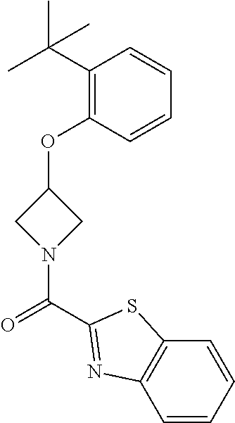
C1(C(C)(C)C)=C(OC2CN(C(=O)C3=NC4=C(C=CC=C4)S3)C2)C=CC=C1
